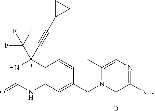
N1C(=O)NC2=C(C1(C#CC1CC1)C(F)(F)F)C=CC(CN1C(=O)C(N)=NC(C)=C1C)=C2
